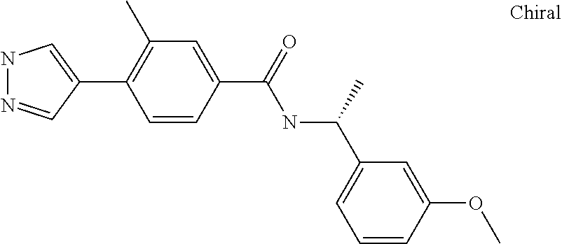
N1N=CC(C2=C(C)C=C(C(NC(C3=CC=CC(OC)=C3)C)=O)C=C2)=C1
